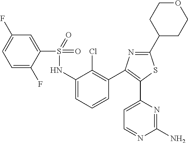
S(=O)(=O)(NC1=CC=CC(C2=C(C3=CC=NC(N)=N3)SC(C3CCOCC3)=N2)=C1Cl)C1=CC(F)=CC=C1F
